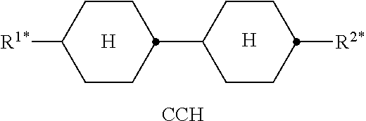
[CCH].[H].C1CC([R2*])CCC1C1CCC([R1*])CC1.[H]
